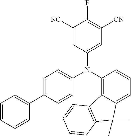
C1([NC])=CC(N(C2=C3C(=CC=C2)C(C)(C)C2=C3C=CC=C2)C2=CC=C(C3=CC=CC=C3)C=C2)=CC([CN])=C1F
